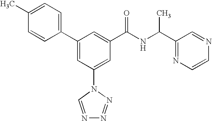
C1(C2=CC(N3C=NN=N3)=CC(C(NC(C3=NC=CN=C3)C)=O)=C2)=CC=C(C)C=C1
